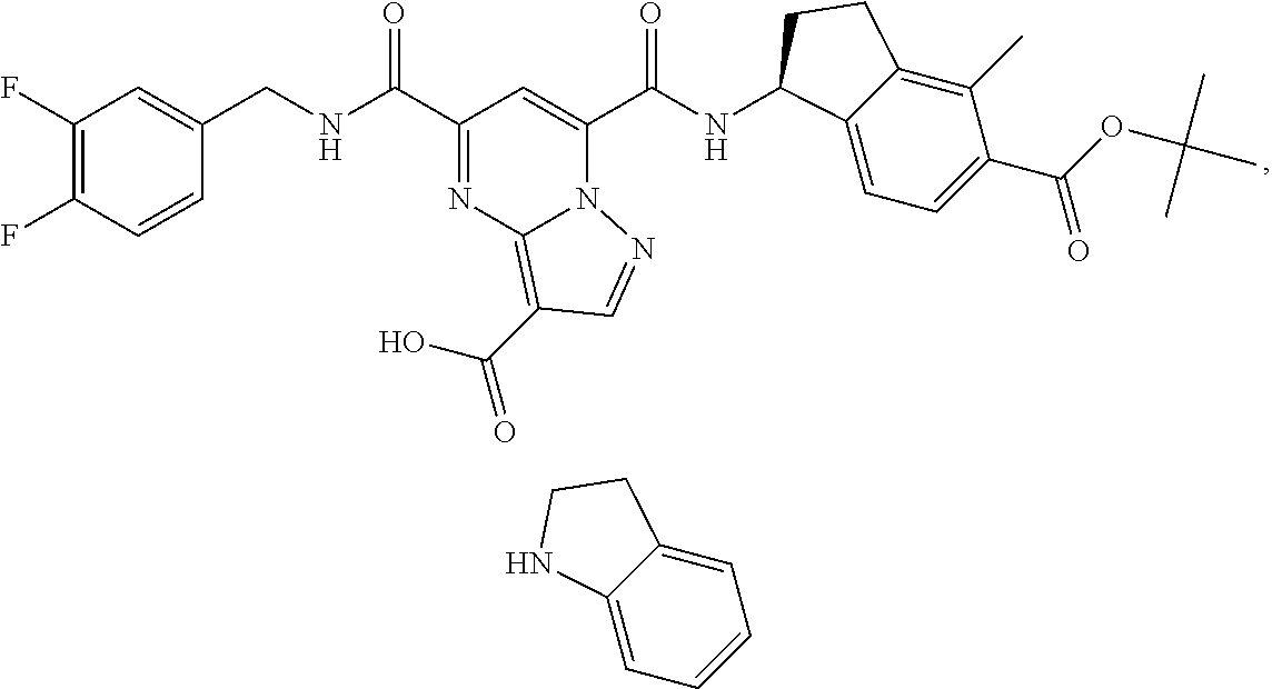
C1(F)=C(F)C=CC(CNC(=O)C2=NC3=C(C(=O)O)C=NN3C(C(NC3C4=CC=C(C(OC(C)(C)C)=O)C(C)=C4CC3)=O)=C2)=C1.C12=CC=CC=C1CCN2
